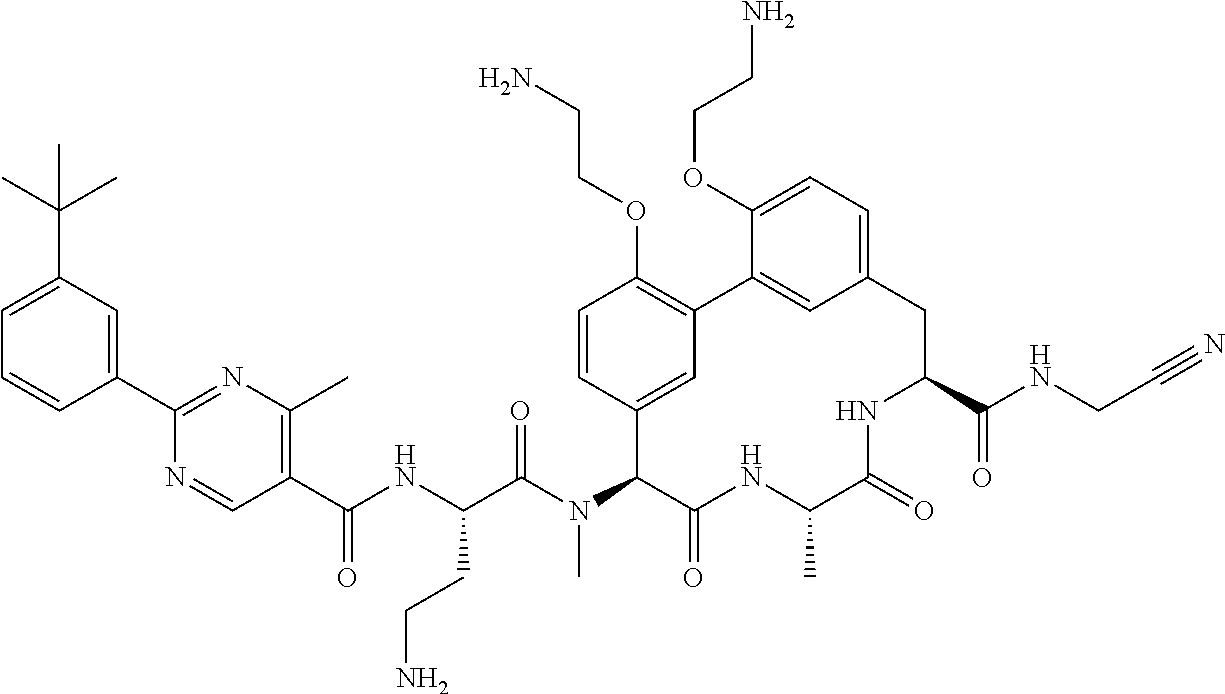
C1(C(NC(C(N(C2C(=O)NC(C)C(=O)NC(C(NCC#N)=O)CC3=CC=C(OCCN)C(=C3)C3=C(OCCN)C=CC2=C3)C)=O)CCN)=O)=C(C)N=C(C2=CC(C(C)(C)C)=CC=C2)N=C1
